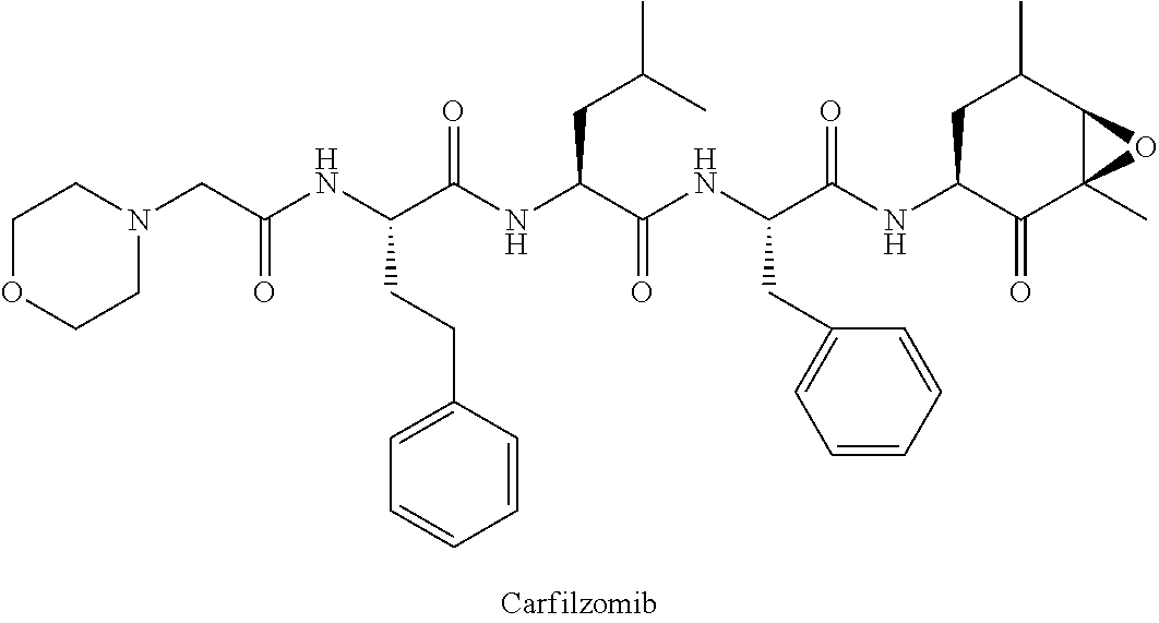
C1OCCN(CC(NC(C(NC(C(NC(C(NC2C(=O)C3(C)C(C(C)C2)O3)=O)CC2=CC=CC=C2)=O)CC(C)C)=O)CCC2=CC=CC=C2)=O)C1
